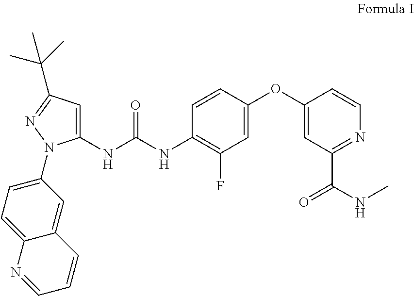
C1(NC(NC2=C(F)C=C(OC3=CC(C(NC)=O)=NC=C3)C=C2)=O)=CC(C(C)(C)C)=NN1C1=CC=C2C(=C1)C=CC=N2
